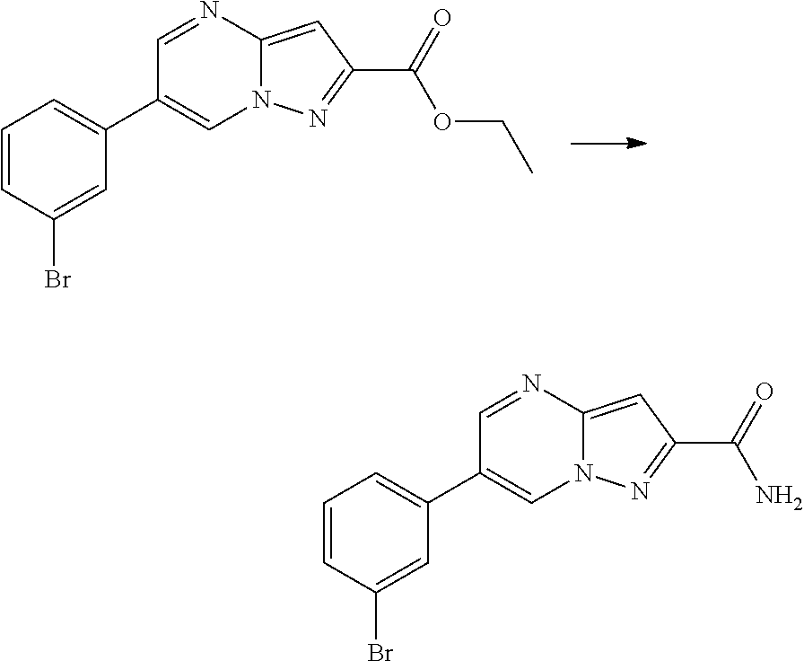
C1=NC2=CC(C(=O)OCC)=NN2C=C1C1=CC=CC(Br)=C1.C1=NC2=CC(C(=O)N)=NN2C=C1C1=CC=CC(Br)=C1
